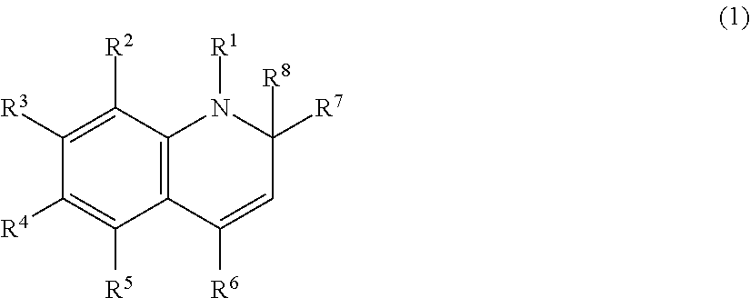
C1([R3])=C([R2])C2=C(C([R5])=C1[R4])C([R6])=CC([R7])([R8])N2[R1]
